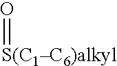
O=[S(C1C6)alkyl]
